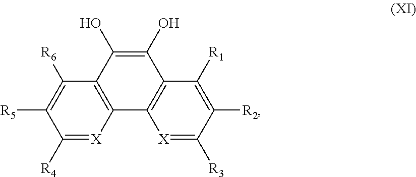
C12=C(C3=C(C(O)=C1O)C([R6])=C([R5])C([R4])=[X]3)[X]=C([R3])C([R2])=C2[R1]
